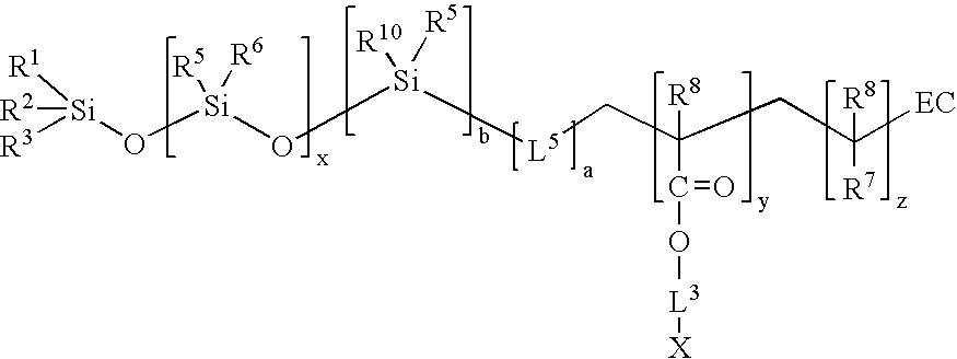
[Si](O[Si](O[Si]([L5]CC(CC([EC])([R8])[R7])([R8])C(=O)O[L3][X])([R10])[R5])([R5])[R6])([R2])([R3])[R1]
